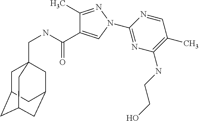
C1(C)=NN(C2=NC(NCCO)=C(C)C=N2)C=C1C(NCC12CC3CC(CC(C1)C3)C2)=O
